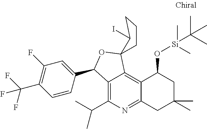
C12=C(C(C)C)N=C3C(=C1C1(OC2C2=CC(F)=C(C(F)(F)F)C=C2)CCCC1I)C(O[Si](C)(C(C)(C)C)C)CC(C)(C)C3
